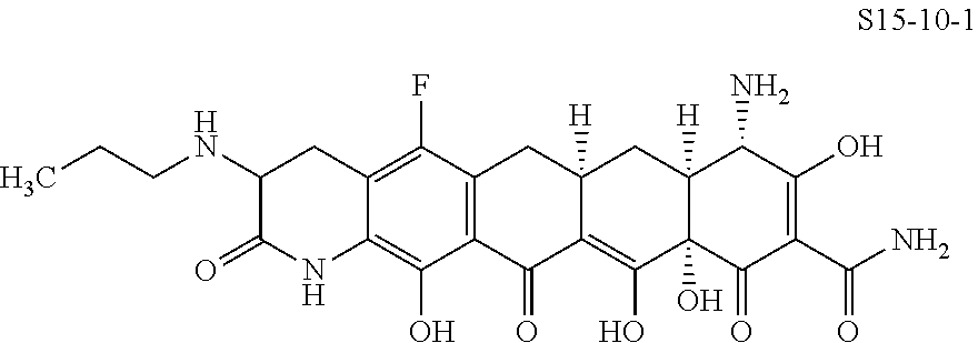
C12=C(F)C3=C(C(O)=C1NC(=O)C(NCCC)C2)C(=O)C1=C(O)C2(O)C([H])(CC1([H])C3)C(N)C(O)=C(C(N)=O)C2=O
